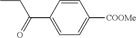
C1(C(=O)CC)=CC=C([COOMe])C=C1
